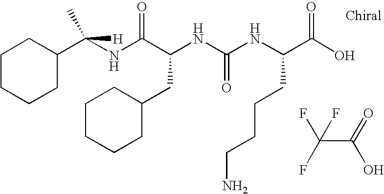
N(C(C(NC(NC(C(O)=O)CCCCN)=O)CC1CCCCC1)=O)C(C1CCCCC1)(C)[H].FC(C(O)=O)(F)F
